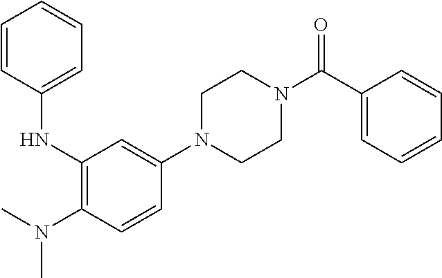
C1N(C2=CC(NC3=CC=CC=C3)=C(N(C)C)C=C2)CCN(C(=O)C2=CC=CC=C2)C1
